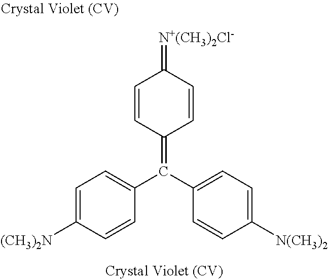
C1=CC(=C(C2=CC=C([(CH3)2N])C=C2)C2=CC=C([N(CH3)2])C=C2)C=CC1=[N+(CH3)2Cl-]
